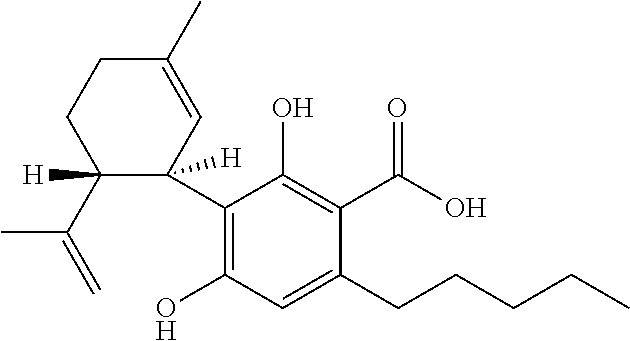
C1(C2([H])C=C(C)CCC2(C(C)=C)[H])=C(O)C=C(CCCCC)C(C(O)=O)=C1O
